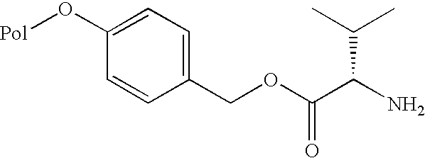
C1=C(O[Pol])C=CC(COC(=O)C(N)C(C)C)=C1
